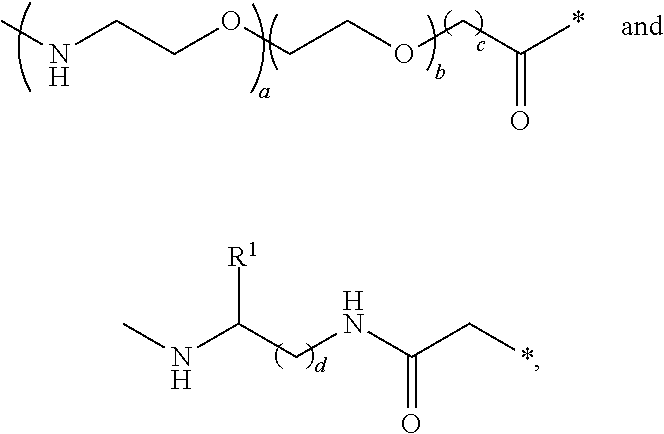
CNC(CNC(C*)=O)[R1].CNCCOCCOCC(*)=O
